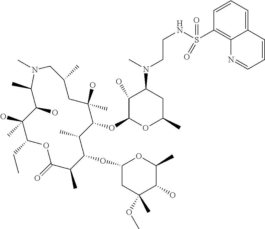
C1(O)C(OC2C(C)C(OC3CC(OC)(C)C(O)C(C)O3)C(C)C(=O)OC(CC)C(O)(C)C(O)C(C)N(C)CC(C)CC2(O)C)OC(C)CC1N(C)CCNS(C1=C2C(=CC=C1)C=CC=N2)(=O)=O
